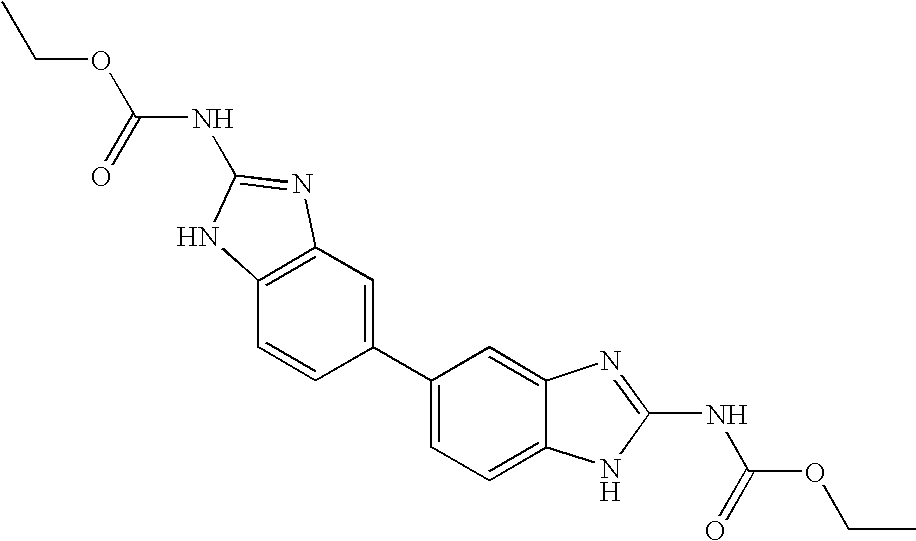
C1(C2=CC3=C(C=C2)NC(NC(OCC)=O)=N3)=CC=C2C(=C1)N=C(NC(=O)OCC)N2
